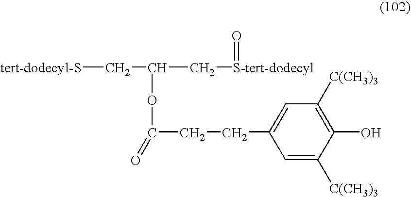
[tert-dodecyl-S]CC(OC(=O)CCC1=CC([C(CH3)3])=C(O)C([C(CH3)3])=C1)C[S-tert-dodecyl]=O
